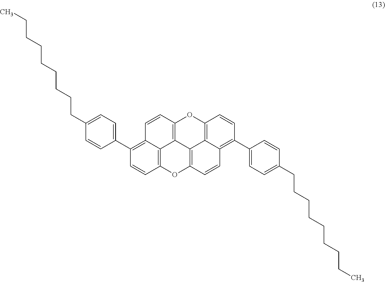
C12=C(C3=CC=C(CCCCCCCCC)C=C3)C=CC3=C1C1=C(C=C2)OC2=C4C1=C(O3)C=CC4=C(C1=CC=C(CCCCCCCCC)C=C1)C=C2
